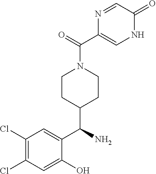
C1(=O)C=NC(C(N2CCC(C(C3=CC(Cl)=C(Cl)C=C3O)N)CC2)=O)=CN1
